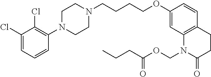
C1(Cl)=CC=CC(N2CCN(CCCCOC3=CC4=C(C=C3)CCC(=O)N4COC(=O)CCC)CC2)=C1Cl
